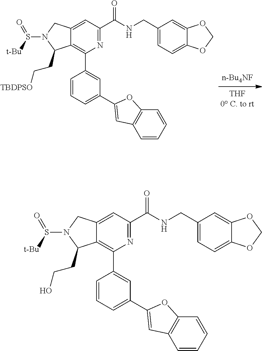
C12=C(C3=CC(C4=CC5=C(C=CC=C5)O4)=CC=C3)N=C(C(NCC3=CC=C4C(=C3)OCO4)=O)C=C1CN(S([t-Bu])=O)C2CC[TBDPSO].C12=C(C3=CC(C4=CC5=C(C=CC=C5)O4)=CC=C3)N=C(C(NCC3=CC=C4C(=C3)OCO4)=O)C=C1CN(S([t-Bu])=O)C2CCO
